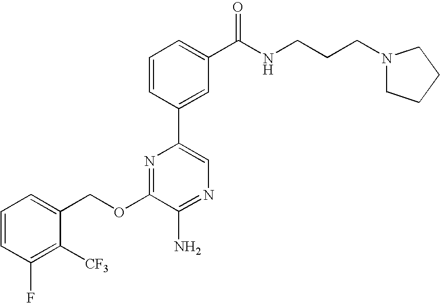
C1(OCC2=CC=CC(F)=C2[CF3])=NC(C2=CC(C(NCCCN3CCCC3)=O)=CC=C2)=CN=C1N
